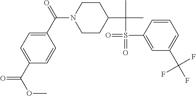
C1CC(C(C)(C)S(=O)(C2=CC(C(F)(F)F)=CC=C2)=O)CCN1C(C1=CC=C(C(OC)=O)C=C1)=O
